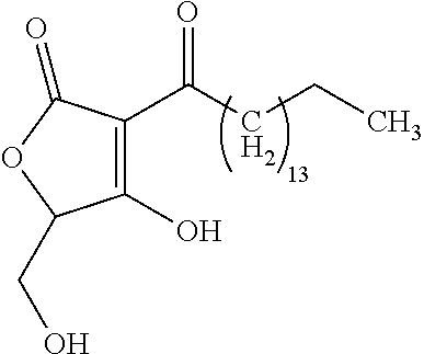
C1(O)=C(C(CCC)=O)C(=O)OC1CO
